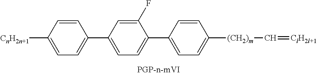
[CnH2n+1]C1=CC=C(C2=CC=C(C3=CC=C([(CH2)m]C=[ClH2l+1])C=C3)C(F)=C2)C=C1
